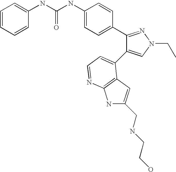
C(NC1=CC=C(C2=NN(CC)C=C2C2=CC=NC3=C2C=C(CNCCO)N3)C=C1)(=O)NC1=CC=CC=C1
